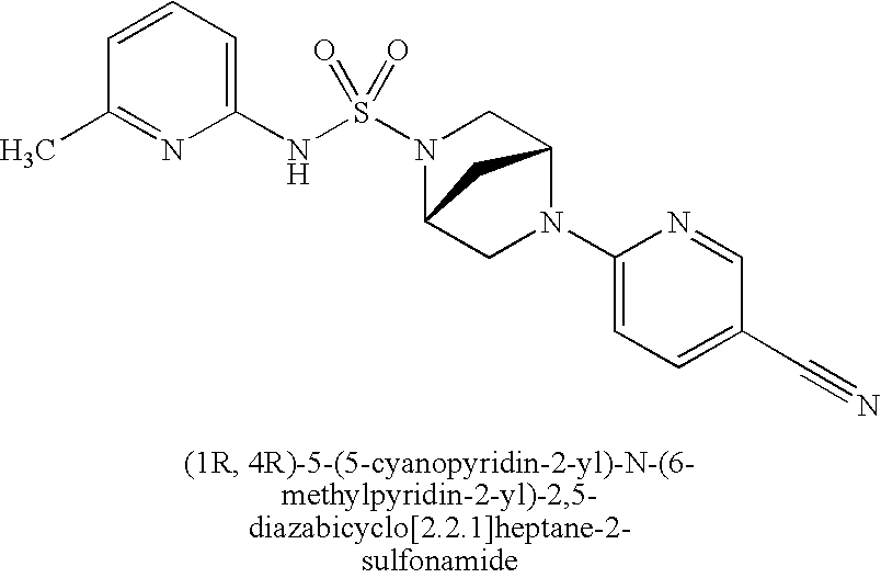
C1=CC=C(NS(N2C3CN(C4=CC=C(C#N)C=N4)C(C2)C3)(=O)=O)N=C1C
